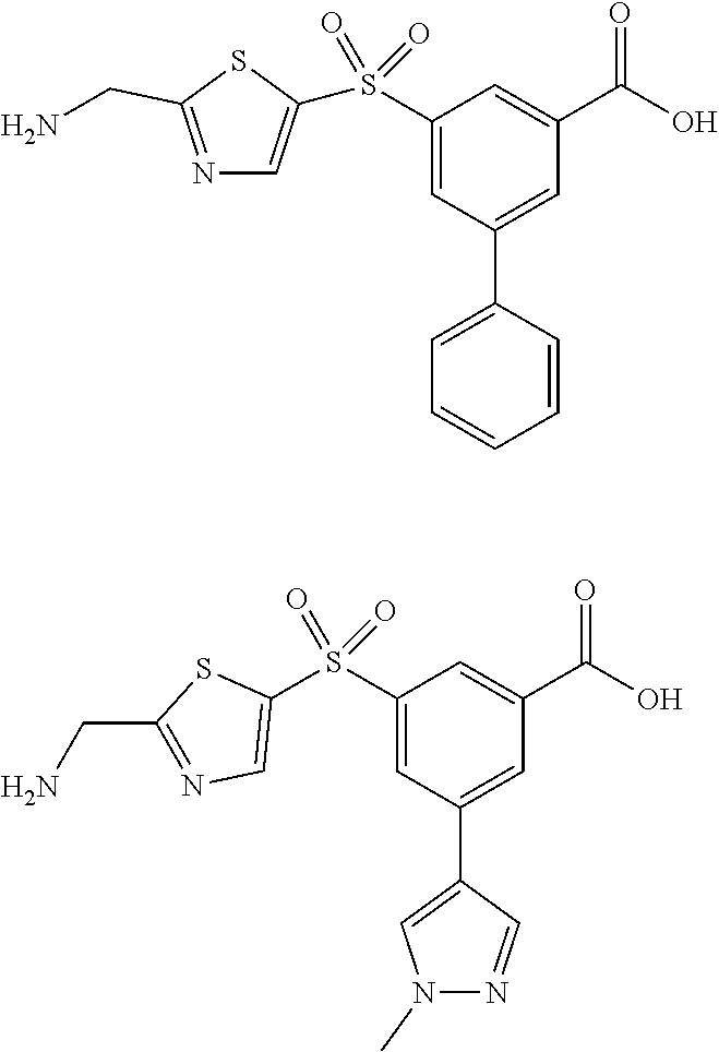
N1=C(CN)SC(S(C2=CC(C3=CC=CC=C3)=CC(C(O)=O)=C2)(=O)=O)=C1.S(C1=CC(C2=CN(C)N=C2)=CC(C(O)=O)=C1)(=O)(=O)C1=CN=C(CN)S1
